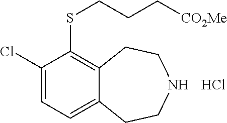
Cl.C(SC1=C2C(=CC=C1Cl)CCNCC2)CC[CO2Me]
